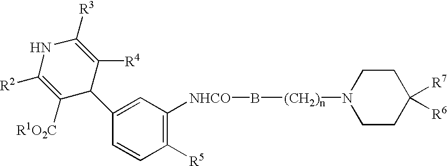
N1C([R2])=C([R1O2C])C(C2=CC([NHCO]B[(CH2)n]N3CCC([R7])([R6])CC3)=C([R5])C=C2)C([R4])=C1[R3]
